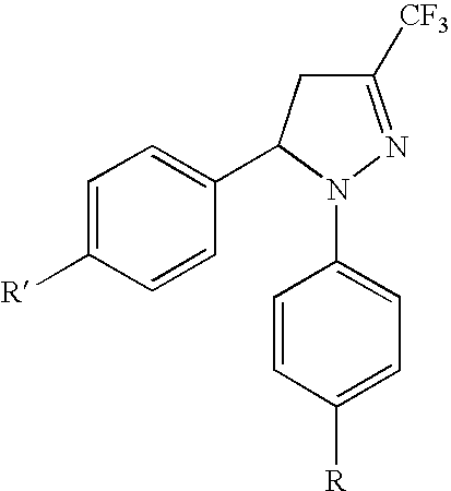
C1([CF3])=NN(C2=CC=C([R])C=C2)C(C2=CC=C([R])C=C2)C1
